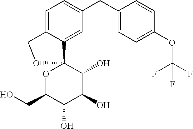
C1=C2C(=CC(CC3=CC=C(OC(F)(F)F)C=C3)=C1)C1(OC(CO)C(O)C(O)C1O)OC2
